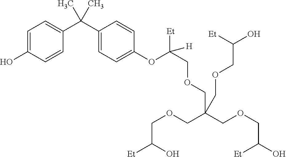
C1=C(O)C=CC(C(C2=CC=C(OC([Et])(COCC(COCC(O)[Et])(COCC([Et])O)COCC(O)[Et])[H])C=C2)(C)C)=C1
